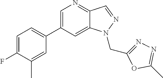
C1(C2=CC=C(F)C(C)=C2)=CN=C2C(=C1)N(CC1=NN=C(C)O1)N=C2
